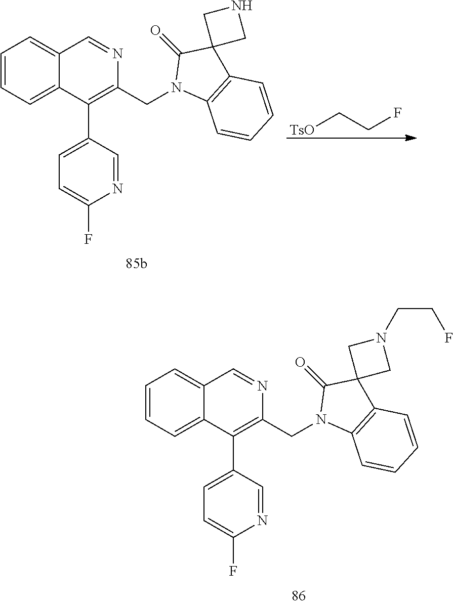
C1=CC=C2C(=C1)C=NC(CN1C3=C(C4(C1=O)CNC4)C=CC=C3)=C2C1=CC=C(F)N=C1.[TsO]CCF.C1=CC=C2C(=C1)C=NC(CN1C3=C(C4(C1=O)CN(CCF)C4)C=CC=C3)=C2C1=CC=C(F)N=C1
